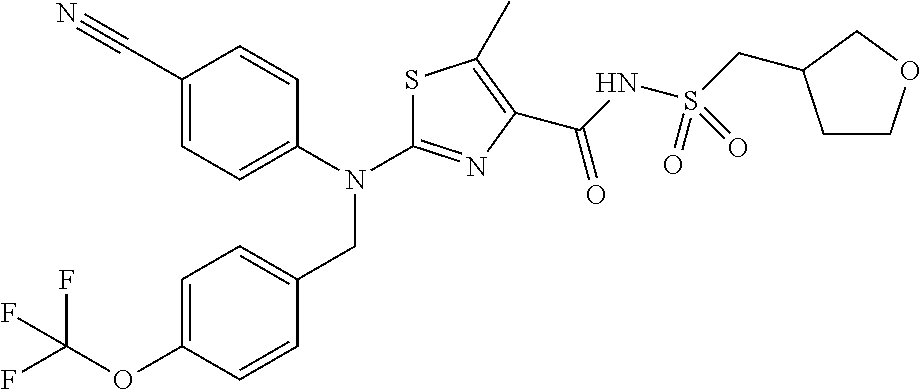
C1(C#N)=CC=C(N(C2=NC(C(NS(CC3CCOC3)(=O)=O)=O)=C(C)S2)CC2=CC=C(OC(F)(F)F)C=C2)C=C1
